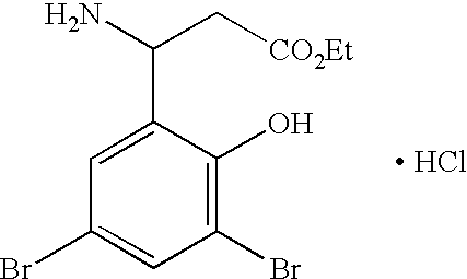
C1=C(C(C[CO2Et])N)C(O)=C(Br)C=C1Br.[ HCl]
